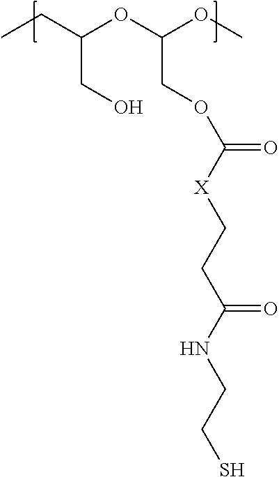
CCC(OC(OC)COC([X]CCC(NCCS)=O)=O)CO
